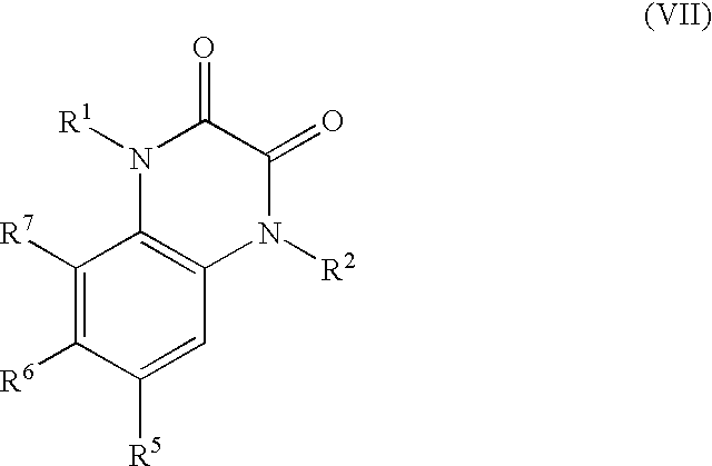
C1([R7])=C([R6])C([R5])=CC2=C1N([R1])C(=O)C(=O)N2[R2]
